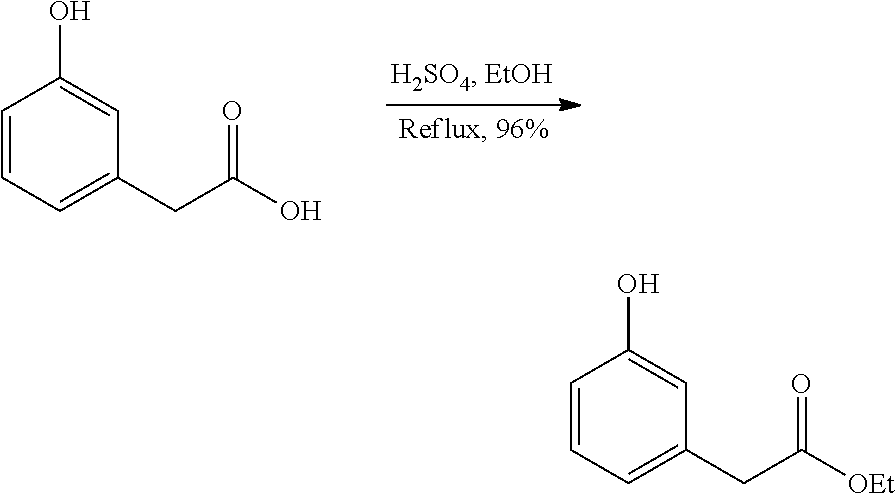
C1=CC=C(CC(O)=O)C=C1O.C1=CC=C(CC([OEt])=O)C=C1O
